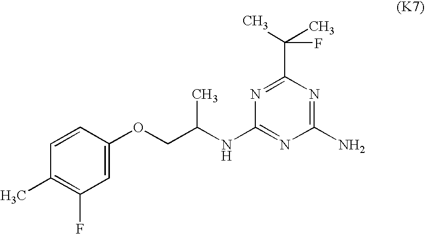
C1=CC(OCC(NC2=NC(N)=NC(C(C)(F)C)=N2)C)=CC(F)=C1C
